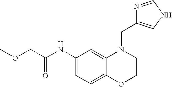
C1(NC(COC)=O)=CC=C2C(=C1)N(CC1=CNC=N1)CCO2
